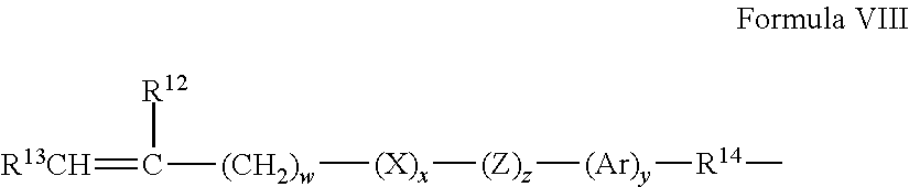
[(CH2)w]([(X)x][(Z)z][(Ar)y][R14]C)C(=[R13CH])[R12]
